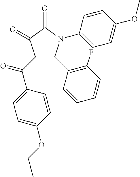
C1(=O)C(=O)C(C(C2=CC=C(OCC)C=C2)=O)C(C2=C(F)C=CC=C2)N1C1=CC=C(OC)C=C1
